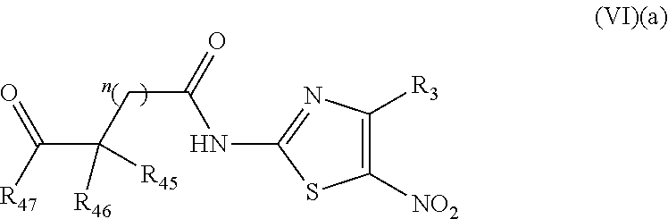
[R47]C(C(CC(=O)NC1=NC([R3])=C([NO2])S1)([R46])[R45])=O
